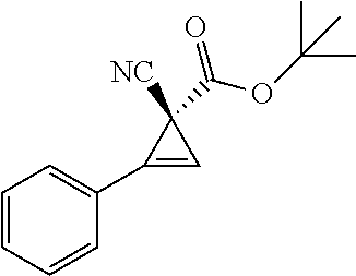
C1=CC=CC(C2=CC2([NC])C(=O)OC(C)(C)C)=C1
